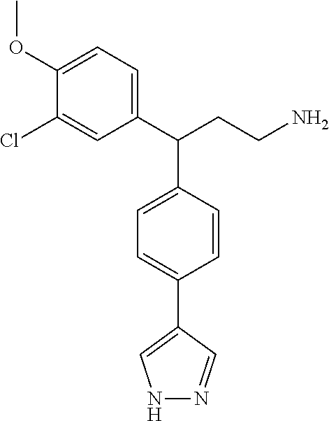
C1(C(CCN)C2=CC=C(C3=CNN=C3)C=C2)=CC=C(OC)C(Cl)=C1
